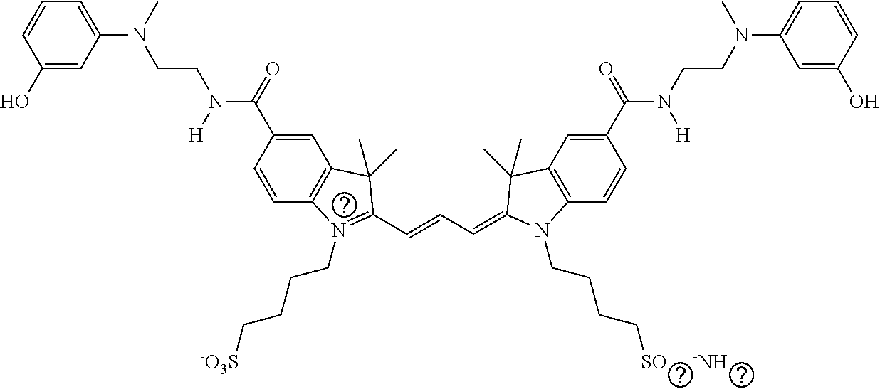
C12=C(C=C(C(=O)N([H])CCN(C3=CC=CC(O)=C3)C)C=C1)C(C)(C)C(C=CC=C1N(CCCC[SO     -NH     +])C3=C(C=C(C(=O)N([H])CCN(C4=CC=CC(O)=C4)C)C=C3)C1(C)C)=N2CCCC[-O3S]
